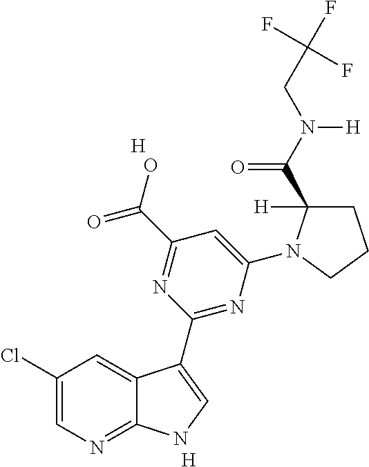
[H].C1=C(N2C(C(N(CC(F)(F)F)[H])=O)([H])CCC2)N=C(C2=CNC3=NC=C(Cl)C=C32)N=C1C(=O)O.[H]
